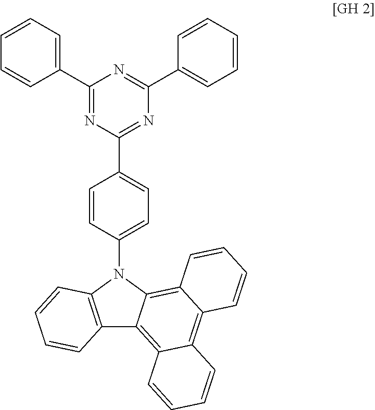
C12=C(N(C3=CC=C(C4=NC(C5=CC=CC=C5)=NC(C5=CC=CC=C5)=N4)C=C3)C3=C4C(=C5C(=C13)C=CC=C5)C=CC=C4)C=CC=C2
